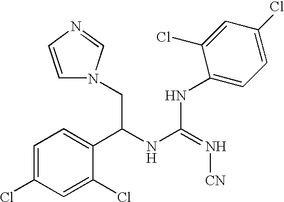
C1=C(Cl)C=C(Cl)C(C(NC(=N[CN])NC2=CC=C(Cl)C=C2Cl)CN2C=CN=C2)=C1
